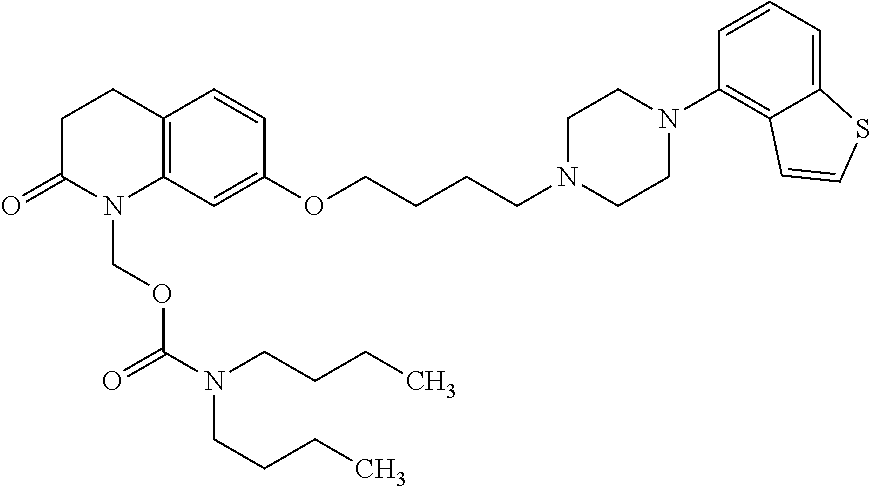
C12=C(C=C(OCCCCN3CCN(C4=C5C(=CC=C4)SC=C5)CC3)C=C1)N(COC(=O)N(CCCC)CCCC)C(=O)CC2
